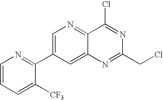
C12=CC(C3=NC=CC=C3[CF3])=CN=C1C(Cl)=NC(CCl)=N2
